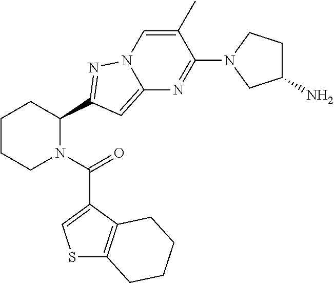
C1CCN(C(=O)C2=CSC3=C2CCCC3)C(C2=NN3C(=C2)N=C(N2CC(N)CC2)C(C)=C3)C1
